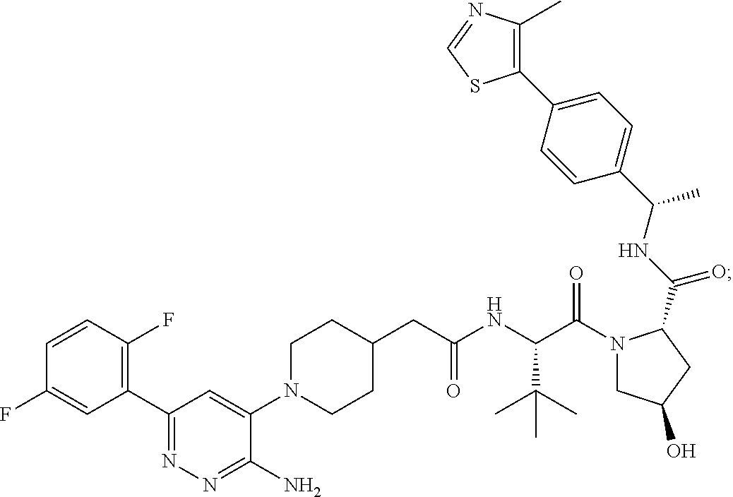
C1(CC(NC(C(N2CC(O)CC2C(NC(C2=CC=C(C3=C(C)N=CS3)C=C2)C)=O)=O)C(C)(C)C)=O)CCN(C2=CC(C3=C(F)C=CC(F)=C3)=NN=C2N)CC1
